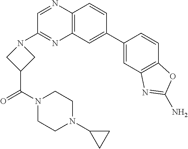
C1(C2=CC3=C(C=C2)N=CC(N2CC(C(=O)N4CCN(C5CC5)CC4)C2)=N3)=CC2=C(C=C1)OC(N)=N2
